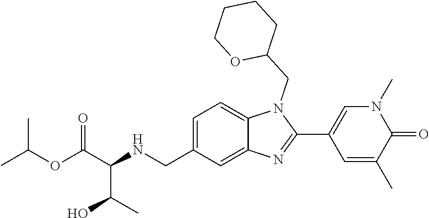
C12=CC=C(CNC(C(C)O)C(OC(C)C)=O)C=C1N=C(C1=CN(C)C(=O)C(C)=C1)N2CC1CCCCO1
